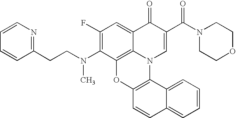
C1(N(CCC2=NC=CC=C2)C)=C(F)C=C2C3=C1OC1=C(N3C=C(C(N3CCOCC3)=O)C2=O)C2=CC=CC=C2C=C1
